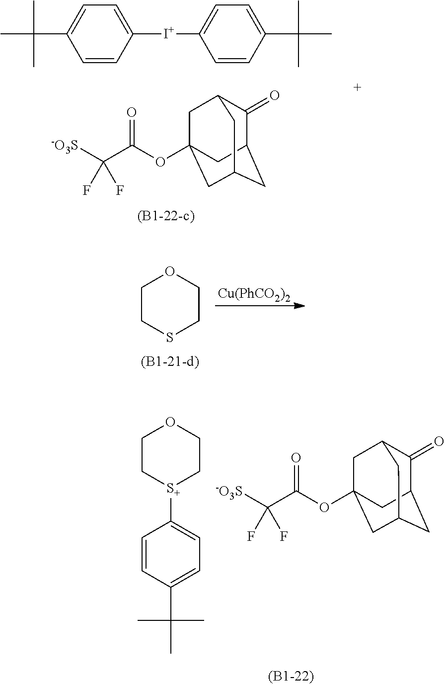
C1([I+]C2=CC=C(C(C)(C)C)C=C2)=CC=C(C(C)(C)C)C=C1.C1(=O)C2CC3CC(OC(C([-O3S])(F)F)=O)(CC1C3)C2.C1CSCCO1.[Cu(PhCO2)2].C1C[S+](C2=CC=C(C(C)(C)C)C=C2)CCO1.C1(=O)C2CC3CC(OC(C([-O3S])(F)F)=O)(CC1C3)C2
